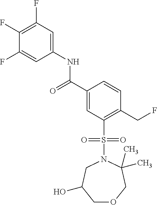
C1(F)=C(F)C=C(NC(C2=CC(S(=O)(=O)N3CC(O)COCC3(C)C)=C(CF)C=C2)=O)C=C1F
